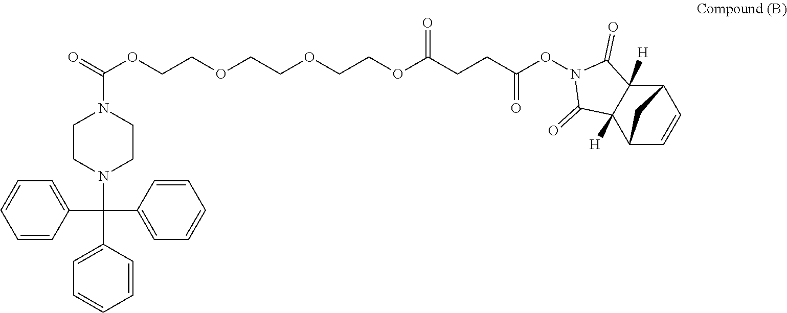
C1=CC(C(C2=CC=CC=C2)(N2CCN(C(=O)OCCOCCOCCOC(CCC(ON3C(=O)C4([H])C([H])(C3=O)C3C=CC4C3)=O)=O)CC2)C2=CC=CC=C2)=CC=C1
